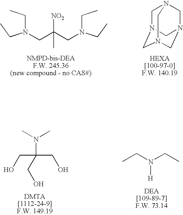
C1N2CN3CN(CN1C3)C2.N(CC(CN(CC)CC)([NO2])C)(CC)CC.OCC(N(C)C)(CO)CO.CCN(CC)[H]
